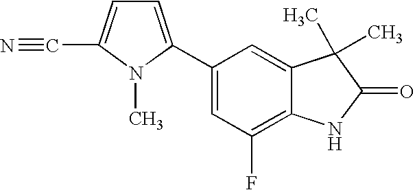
C1(C2=CC=C(C#N)N2C)=CC(F)=C2C(=C1)C(C)(C)C(=O)N2
